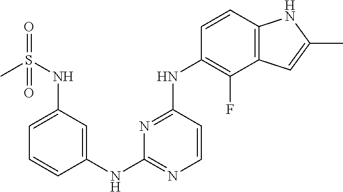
C1=CC(NC2=NC=CC(NC3=C(F)C4=C(C=C3)NC(C)=C4)=N2)=CC(NS(C)(=O)=O)=C1
